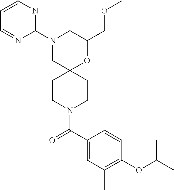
C1(COC)OC2(CN(C3=NC=CC=N3)C1)CCN(C(C1=CC(C)=C(OC(C)C)C=C1)=O)CC2
